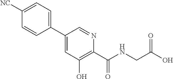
C1([NC])=CC=C(C2=CC(O)=C(C(=O)NCC(O)=O)N=C2)C=C1
